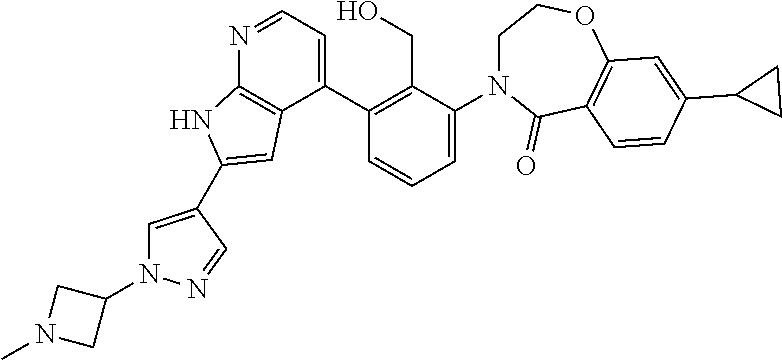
N1=CC=C(C2=C(CO)C(N3CCOC4=C(C3=O)C=CC(C3CC3)=C4)=CC=C2)C2=C1NC(C1=CN(C3CN(C)C3)N=C1)=C2
